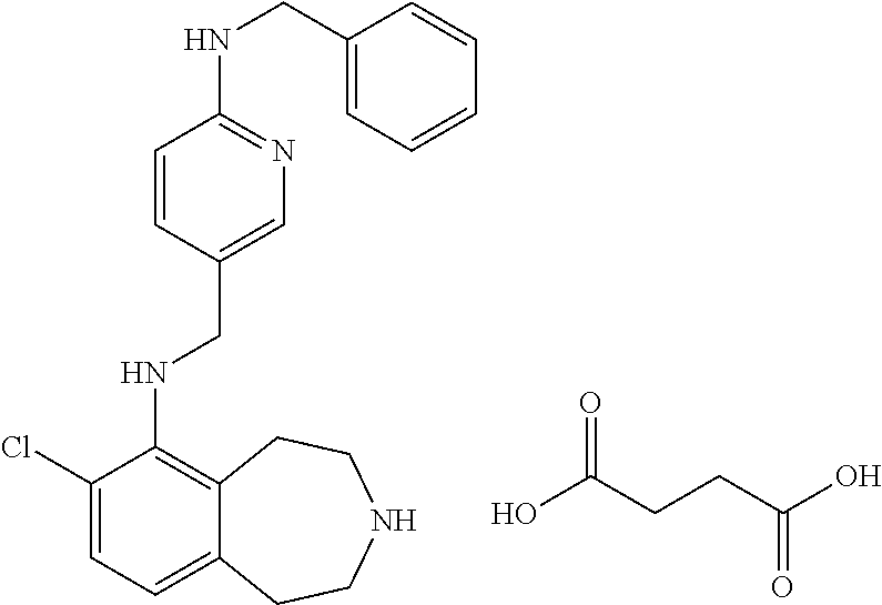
C1(Cl)=CC=C2C(=C1NCC1=CN=C(NCC3=CC=CC=C3)C=C1)CCNCC2.OC(CCC(O)=O)=O
